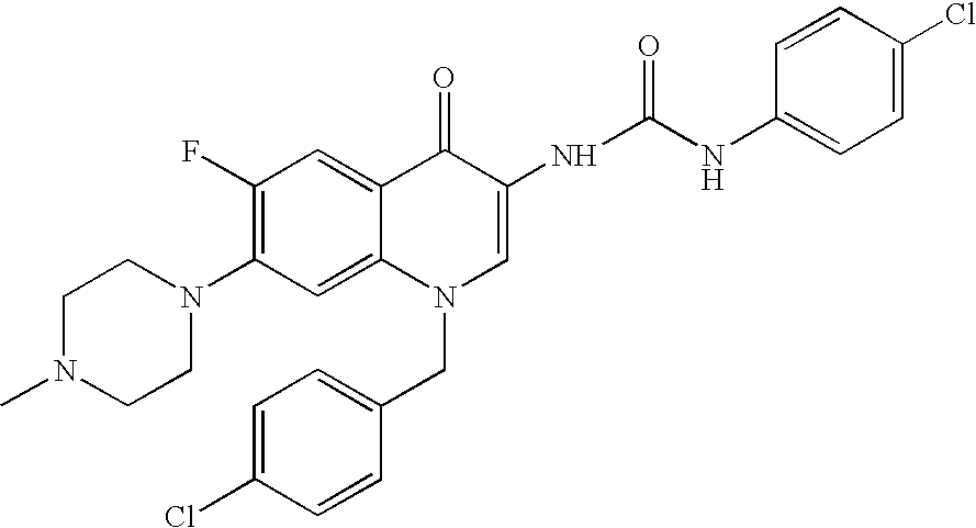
C1(F)=C(N2CCN(C)CC2)C=C2C(=C1)C(=O)C(NC(=O)NC1=CC=C(Cl)C=C1)=CN2CC1=CC=C(Cl)C=C1
